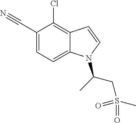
C1(C#N)=CC=C2C(=C1Cl)C=CN2C(C)CS(C)(=O)=O
